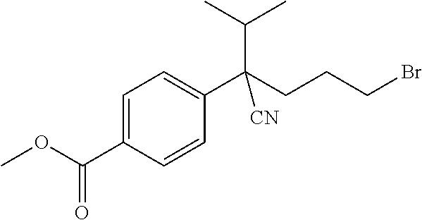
C1=C(C(OC)=O)C=CC(C(CCCBr)(C(C)C)[CN])=C1
